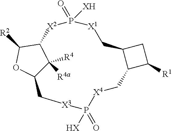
C1C2C(C1[R1])C[X4]P(=O)([HX])[X3]CC1C([R4a])([R4])C([X2]P([XH])(=O)[X1]C2)C([R2])O1
